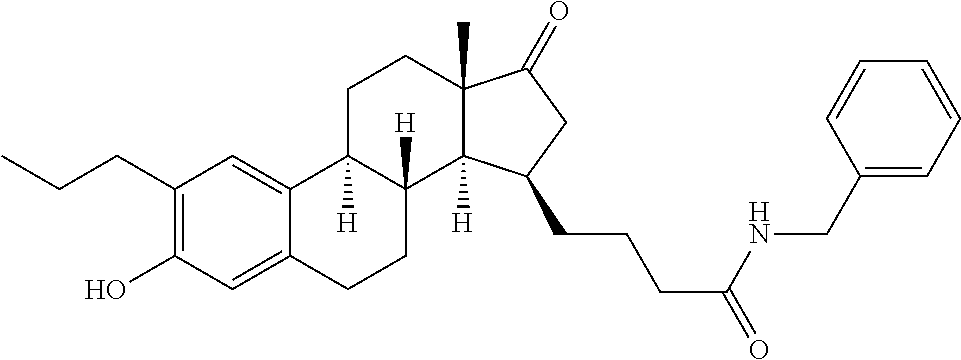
C1(CCC)=C(O)C=C2C(=C1)C1([H])C([H])(CC2)C2([H])C(C)(CC1)C(=O)CC2CCCC(NCC1=CC=CC=C1)=O
